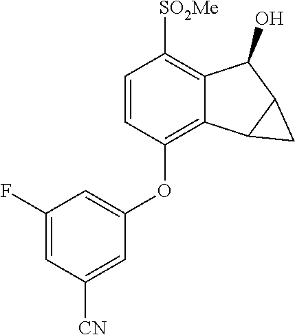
C1=CC(OC2=CC(F)=CC([CN])=C2)=C2C(=C1[SO2Me])C(O)C1C2C1
